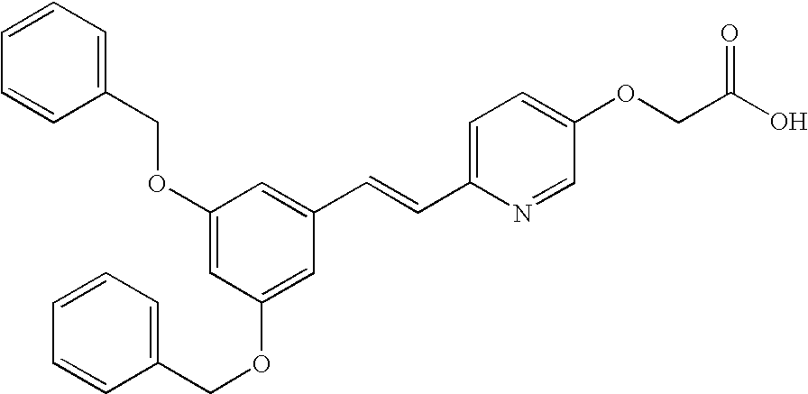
O(C1=CC(OCC2=CC=CC=C2)=CC(C=CC2=CC=C(OCC(O)=O)C=N2)=C1)CC1=CC=CC=C1
